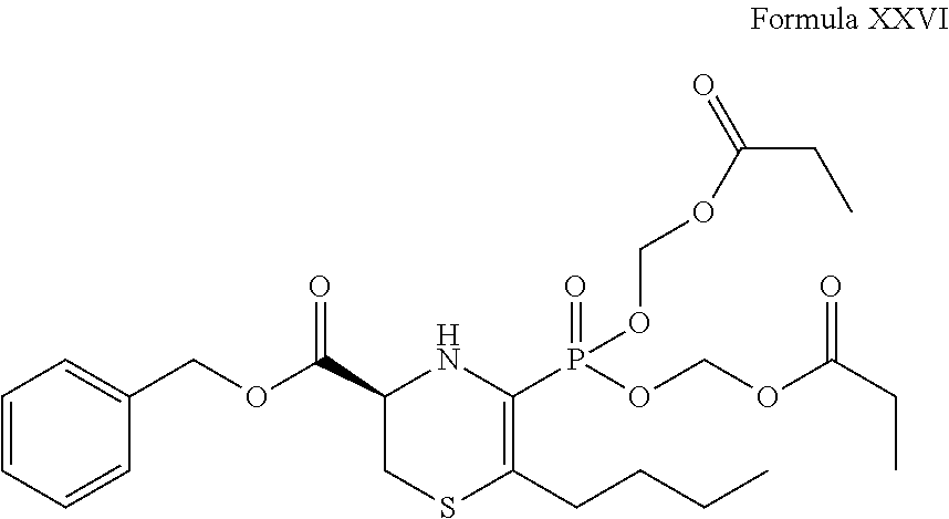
C1(C(OCC2=CC=CC=C2)=O)CSC(CCCC)=C(P(OCOC(CC)=O)(=O)OCOC(CC)=O)N1
